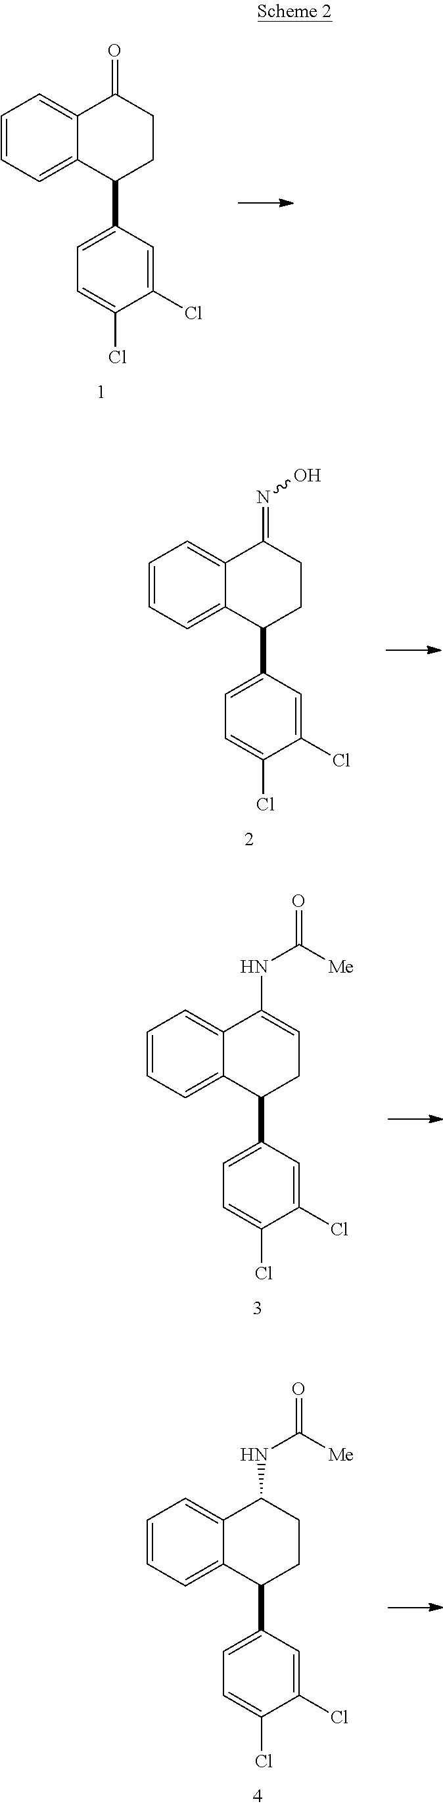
C1=CC=C2C(=C1)C(=O)CCC2C1=CC=C(Cl)C(Cl)=C1.C1=CC=C2C(=C1)C(=NO)CCC2C1=CC=C(Cl)C(Cl)=C1.C1=CC=C2C(=C1)C(NC(=O)[Me])=CCC2C1=CC=C(Cl)C(Cl)=C1.C1=CC=C2C(=C1)C(NC(=O)[Me])CCC2C1=CC=C(Cl)C(Cl)=C1
